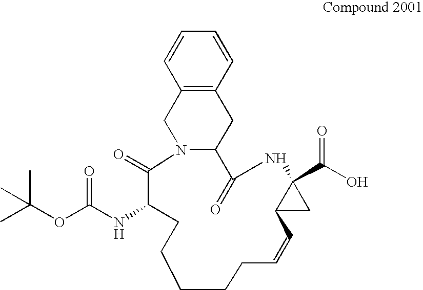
C12=C(C=CC=C1)CC1N(C2)C(=O)C(NC(=O)OC(C)(C)C)CCCCCC=CC2C(C(O)=O)(NC1=O)C2
